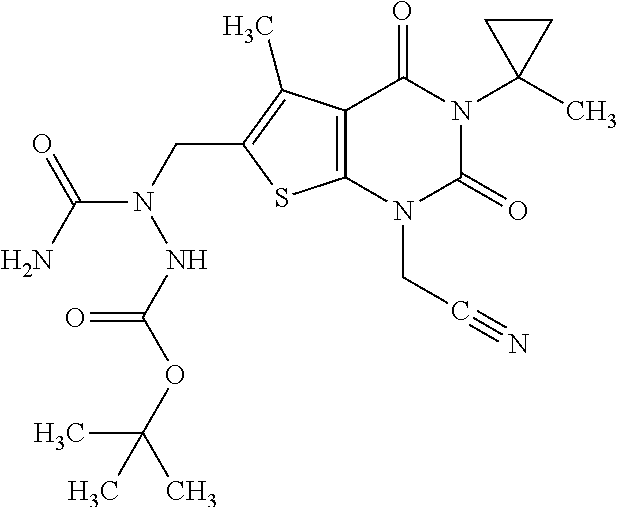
C12=C(N(CC#N)C(=O)N(C3(C)CC3)C1=O)SC(CN(C(N)=O)NC(OC(C)(C)C)=O)=C2C
